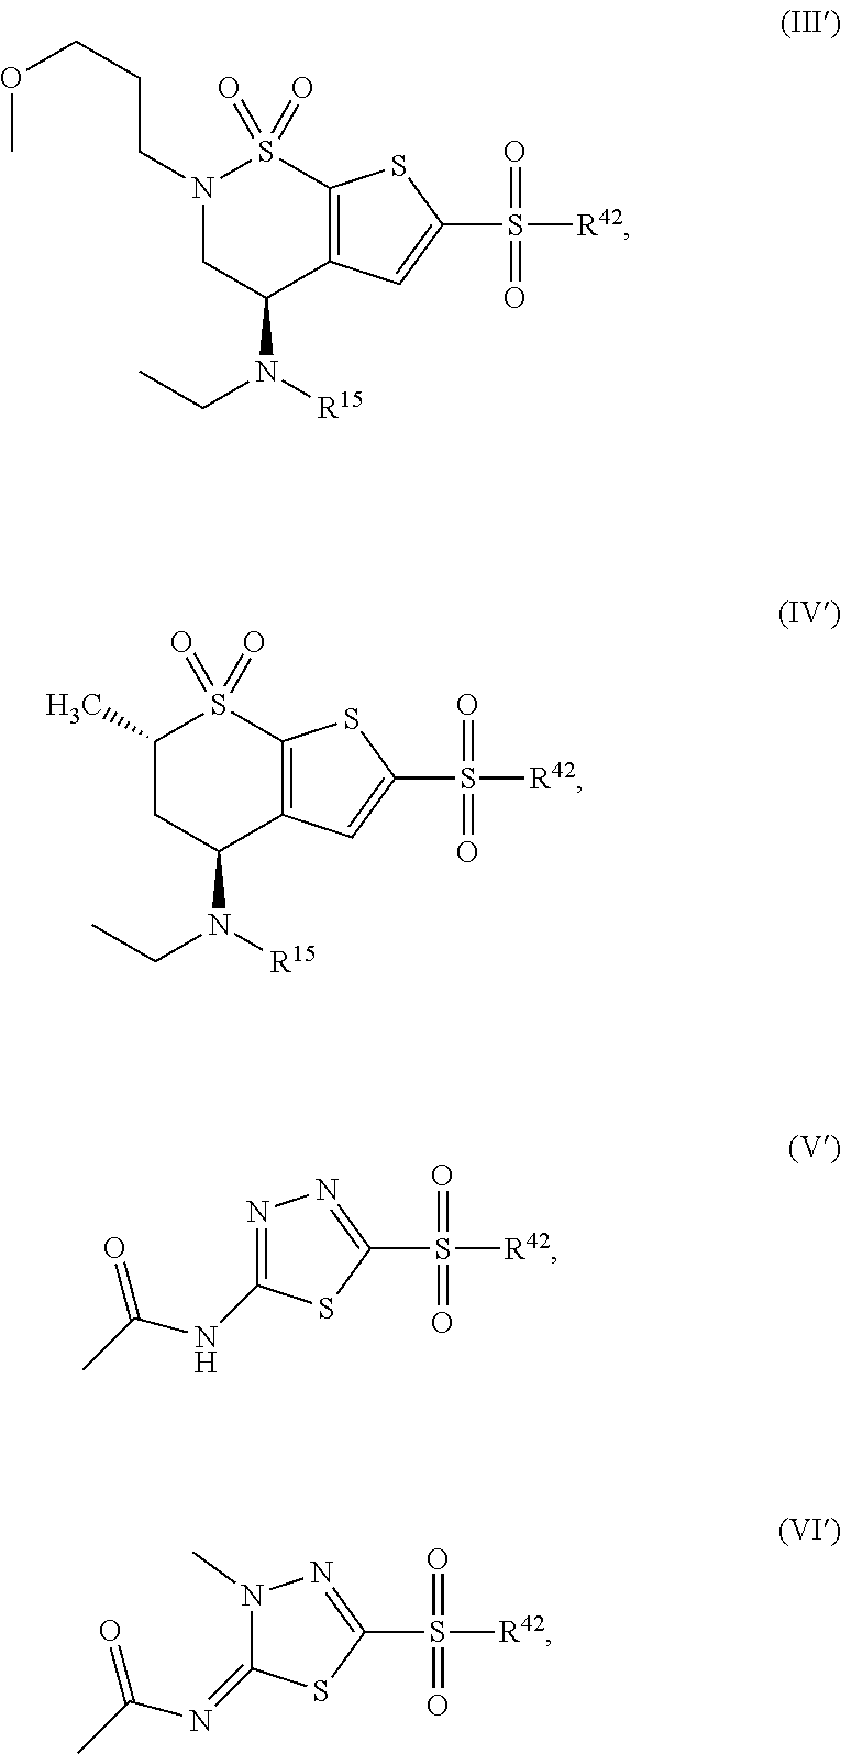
N1(CCCOC)CC(N([R15])CC)C2=C(S1(=O)=O)SC(S(=O)([R42])=O)=C2.C1(C)CC(N([R15])CC)C2=C(S1(=O)=O)SC(S(=O)([R42])=O)=C2.N1=C(NC(C)=O)SC(S(=O)([R42])=O)=N1.N1(C)C(=NC(C)=O)SC(S(=O)([R42])=O)=N1
